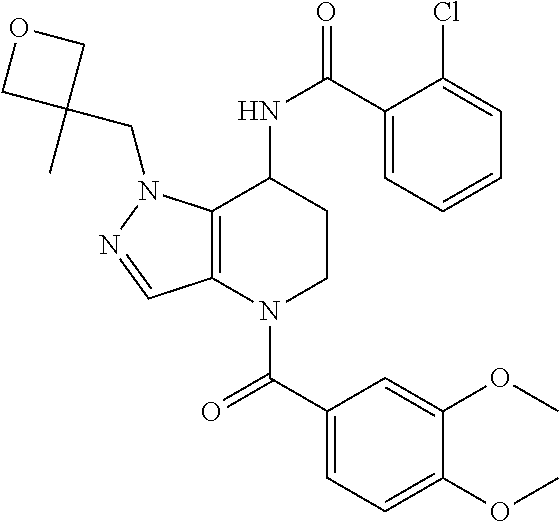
C1(C(NC2CCN(C(C3=CC=C(OC)C(OC)=C3)=O)C3=C2N(CC2(C)COC2)N=C3)=O)=CC=CC=C1Cl
